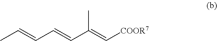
CC(=C[COOR7])C=CC=CC
